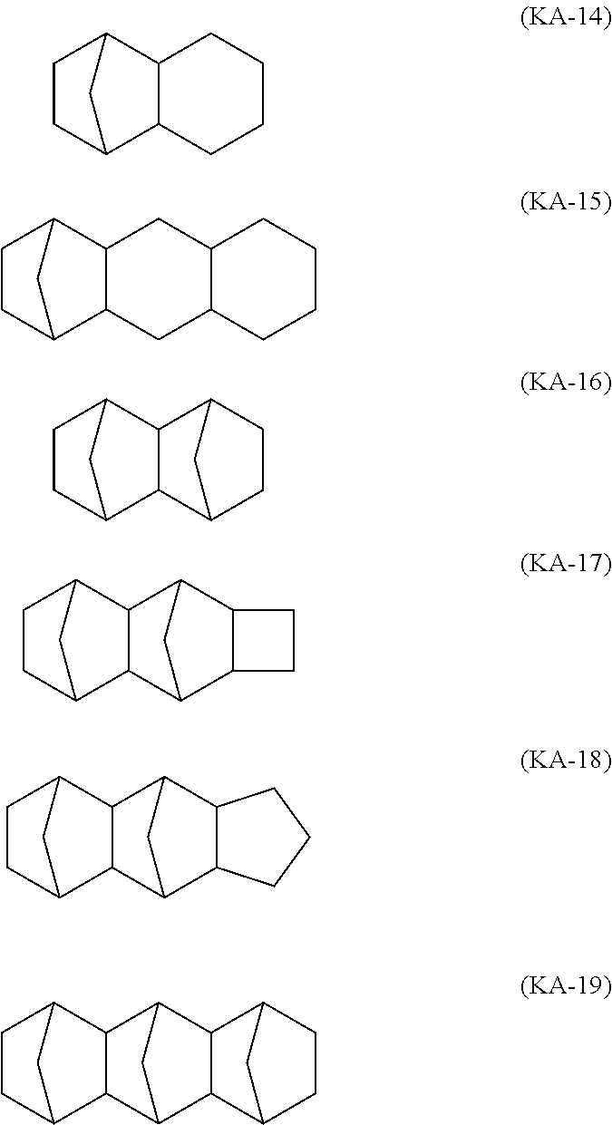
C12C3CCC(C1CCCC2)C3.C12C3CCC(C1CC1C(C2)CCCC1)C3.C12CCC(C1)C1C2C2CCC1C2.C12CCC(C1)C1C2C2C3C(C1C2)CC3.C12CCC(C1)C1C2C2C3C(C1C2)CCC3.C12CCC(C1)C1C2C2CC1C1C2C2CC1CC2
